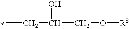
CCC(O)CO[R8]
